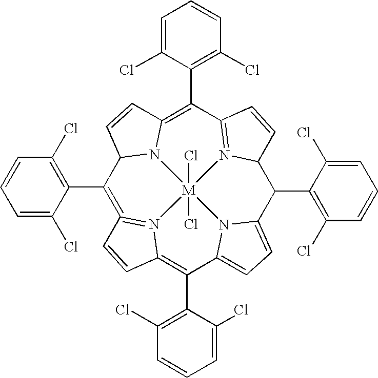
C1(C2=C(Cl)C=CC=C2Cl)=C2=N3C(=C(C4=C(Cl)C=CC=C4Cl)C4=CC=C5C(C6=C(Cl)C=CC=C6Cl)C6N7=C(C(C8=C(Cl)C=CC=C8Cl)=C8N(C1C=C8)[M]73(Cl)(Cl)N54)C=C6)C=C2
